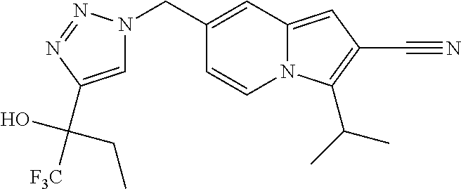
C1(CN2C=C(C(CC)(O)[F3C])N=N2)=CC2=CC(C#N)=C(C(C)C)N2C=C1
